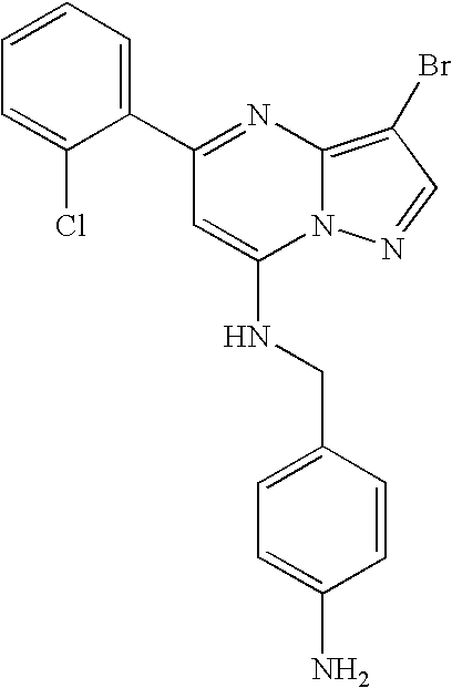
C1(C2=CC=CC=C2Cl)=NC2=C(Br)C=NN2C(NCC2=CC=C(N)C=C2)=C1
